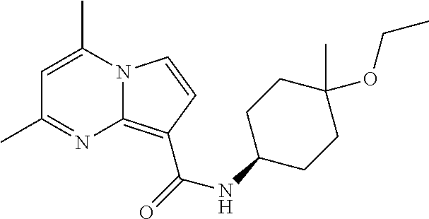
N12C(=C(C(=O)NC3CCC(OCC)(C)CC3)C=C1)N=C(C)C=C2C
